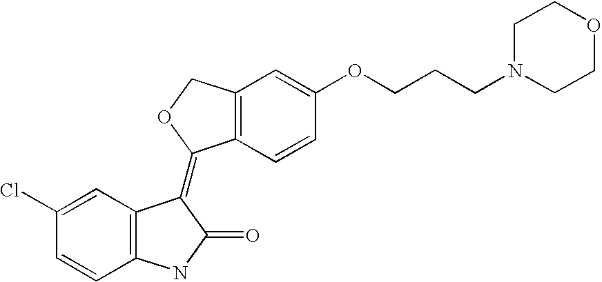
C12=C(C=CC(OCCCN3CCOCC3)=C1)C(=C1C3=C(C=CC(Cl)=C3)NC1=O)OC2
